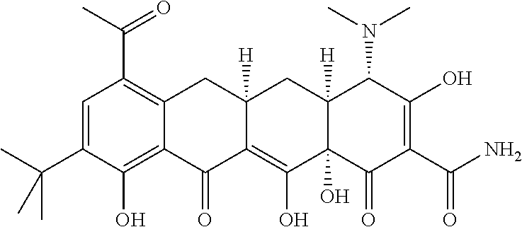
C1=C(C(C)(C)C)C(O)=C2C(=C1C(C)=O)CC1([H])C(=C(O)C3(O)C([H])(C1)C(N(C)C)C(O)=C(C(N)=O)C3=O)C2=O
